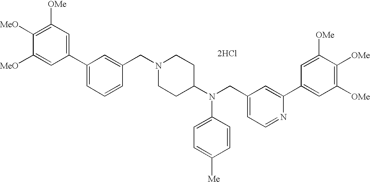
[2HCl].C1([OMe])=C([MeO])C([MeO])=CC(C2=CC=CC(CN3CCC(N(CC4=CC=NC(C5=CC([OMe])=C([OMe])C([OMe])=C5)=C4)C4=CC=C([Me])C=C4)CC3)=C2)=C1
